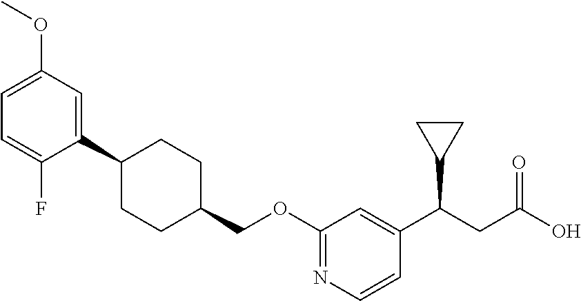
C1(C2CCC(COC3=NC=CC(C(CC(O)=O)C4CC4)=C3)CC2)=CC(OC)=CC=C1F
